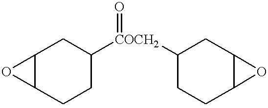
C12C(CCC([COCH2](C3CCC4C(C3)O4)=O)C1)O2
